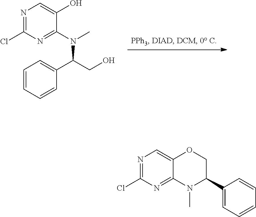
C1=CC=CC(C(CO)N(C)C2=NC(Cl)=NC=C2O)=C1.N1=C(Cl)N=C2C(=C1)OCC(C1=CC=CC=C1)N2C
